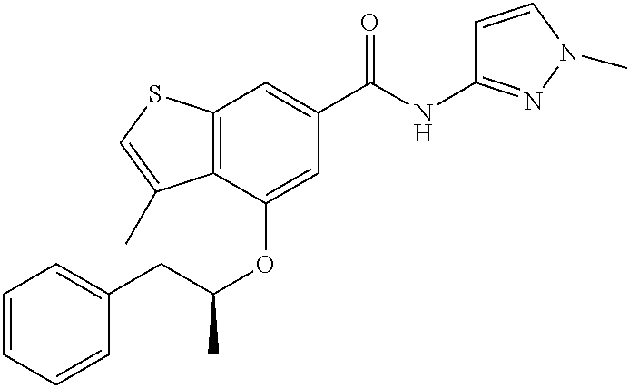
C12=C(C(OC(CC3=CC=CC=C3)C)=CC(C(NC3=NN(C)C=C3)=O)=C1)C(C)=CS2
